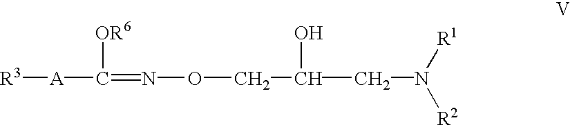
[R3][A]C(=NOCC(CN([R1])[R2])O)[OR6]
